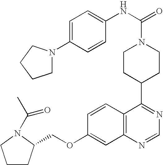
C1CC(C2=NC=NC3=C2C=CC(OCC2CCCN2C(C)=O)=C3)CCN1C(=O)NC1=CC=C(N2CCCC2)C=C1
